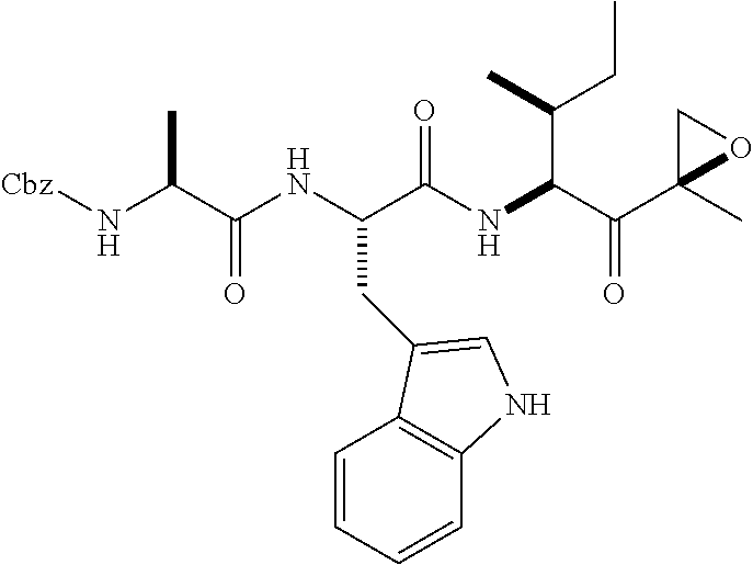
N(C(C(NC(C(NC(C(C1(C)OC1)=O)C(C)CC)=O)CC1=CNC2=C1C=CC=C2)=O)C)[Cbz]
